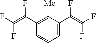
C1=C(C(F)=C(F)F)C([Me])=C(C(=C(F)F)F)C=C1
